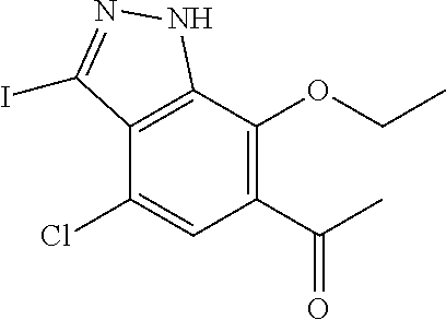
C12=C(C(OCC)=C(C(C)=O)C=C1Cl)NN=C2I
